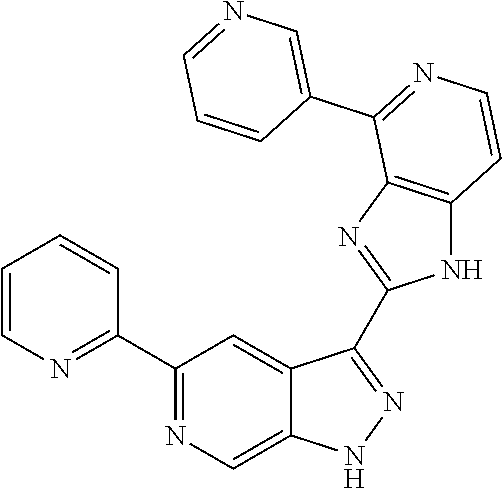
C1(C2=NC=C3C(=C2)C(C2=NC4=C(N2)C=CN=C4C2=CN=CC=C2)=NN3)=NC=CC=C1
